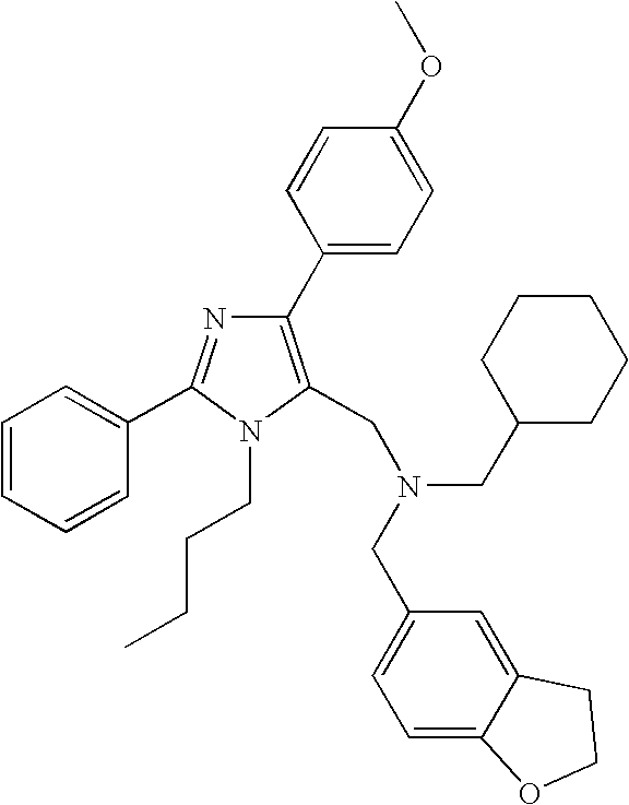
C1(C2=C(CN(CC3=CC=C4C(=C3)CCO4)CC3CCCCC3)N(CCCC)C(C3=CC=CC=C3)=N2)=CC=C(OC)C=C1
